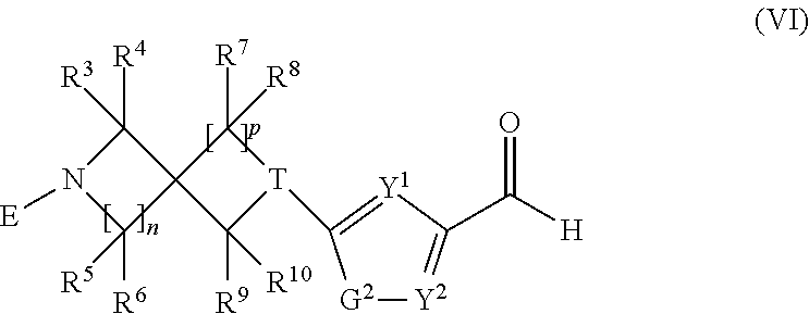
[R4]C1([R3])N([E])C([R6])([R5])C12C([R9])([R10])[T](C1=[Y1]C(C([H])=O)=[Y2][G2]1)C2([R8])[R7]
